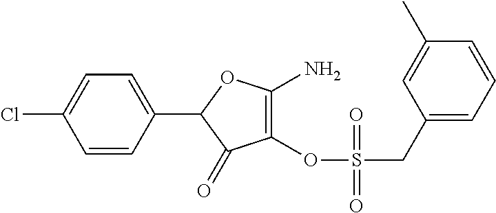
C1(OS(=O)(CC2=CC=CC(C)=C2)=O)=C(N)OC(C2=CC=C(Cl)C=C2)C1=O
